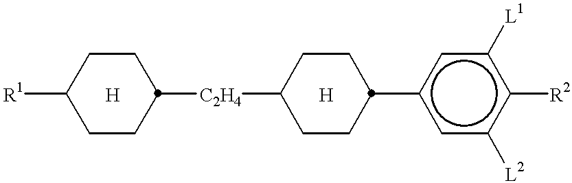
C1([C2H4]C2CCC([R1])CC2)CCC(c2cc([L2])c([R2])c([L1])c2)CC1.[H].[H]
